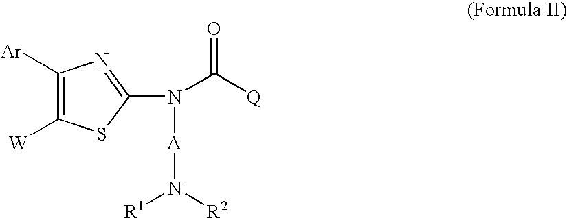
C1([Ar])=C([W])SC(N(C([Q])=O)[A]N([R1])[R2])=N1
